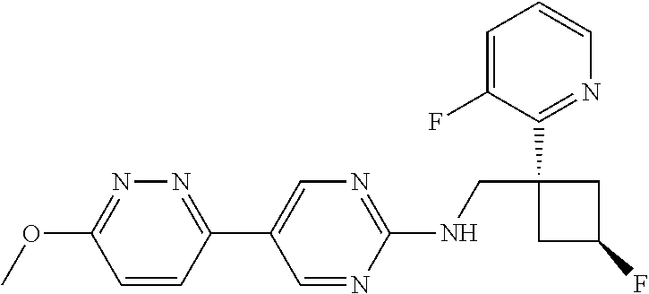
C1(NCC2(C3=NC=CC=C3F)CC(F)C2)=NC=C(C2=NN=C(OC)C=C2)C=N1
